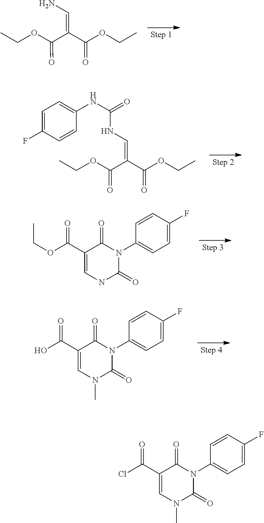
O(CC)C(C(C(=O)OCC)=CN)=O.O(CC)C(C(C(=O)OCC)=CNC(NC1=CC=C(F)C=C1)=O)=O.C1(=O)N(C2=CC=C(F)C=C2)C(=O)C(C(OCC)=O)=CN1.N1(C)C(=O)N(C2=CC=C(F)C=C2)C(=O)C(C(O)=O)=C1.N1(C)C(=O)N(C2=CC=C(F)C=C2)C(=O)C(C(Cl)=O)=C1
